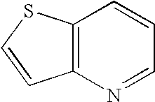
C12=C(N=CC=C1)C=CS2
